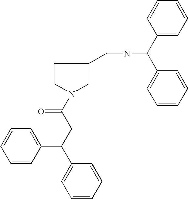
C1=CC(C(CC(=O)N2CCC(CNC(C3=CC=CC=C3)C3=CC=CC=C3)C2)C2=CC=CC=C2)=CC=C1
